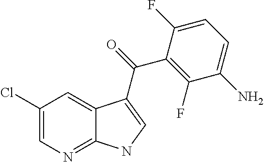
C1(Cl)=CN=C2C(=C1)C(C(=O)C1=C(F)C(N)=CC=C1F)=CN2
